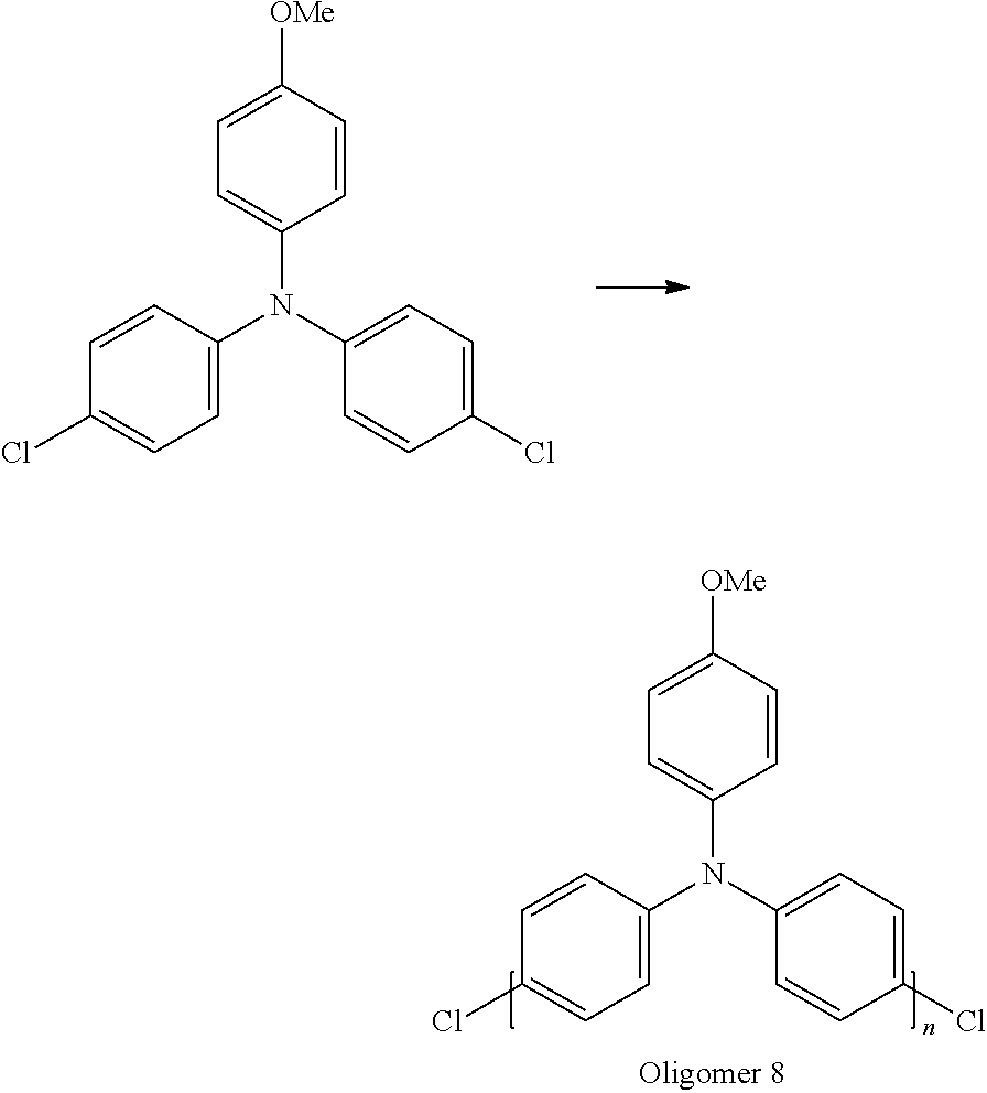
C1=CC([OMe])=CC=C1N(C1=CC=C(Cl)C=C1)C1=CC=C(Cl)C=C1.C1=CC([OMe])=CC=C1N(C1=CC=C(Cl)C=C1)C1=CC=C(Cl)C=C1
